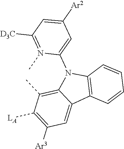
C1([Ar3])=C([LA])C(C)=C2C(=C1)C1=C(N2C2=CC([Ar2])=CC([D3C])=N2C)C=CC=C1
